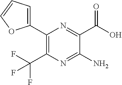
C1(C2=C(C(F)(F)F)N=C(N)C(C(O)=O)=N2)=CC=CO1
